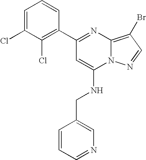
C1=C(Cl)C(Cl)=C(C2=NC3=C(Br)C=NN3C(NCC3=CN=CC=C3)=C2)C=C1
